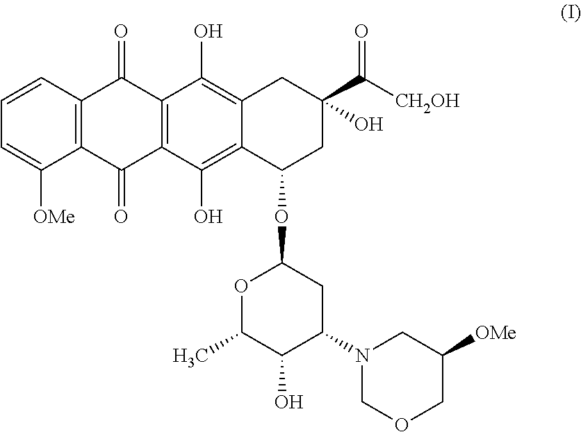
C1=CC2=C(C([OMe])=C1)C(=O)C1=C(C2=O)C(O)=C2C(=C1O)C(OC1OC(C)C(O)C(N3COCC([OMe])C3)C1)CC(C(=O)[CH2OH])(O)C2
